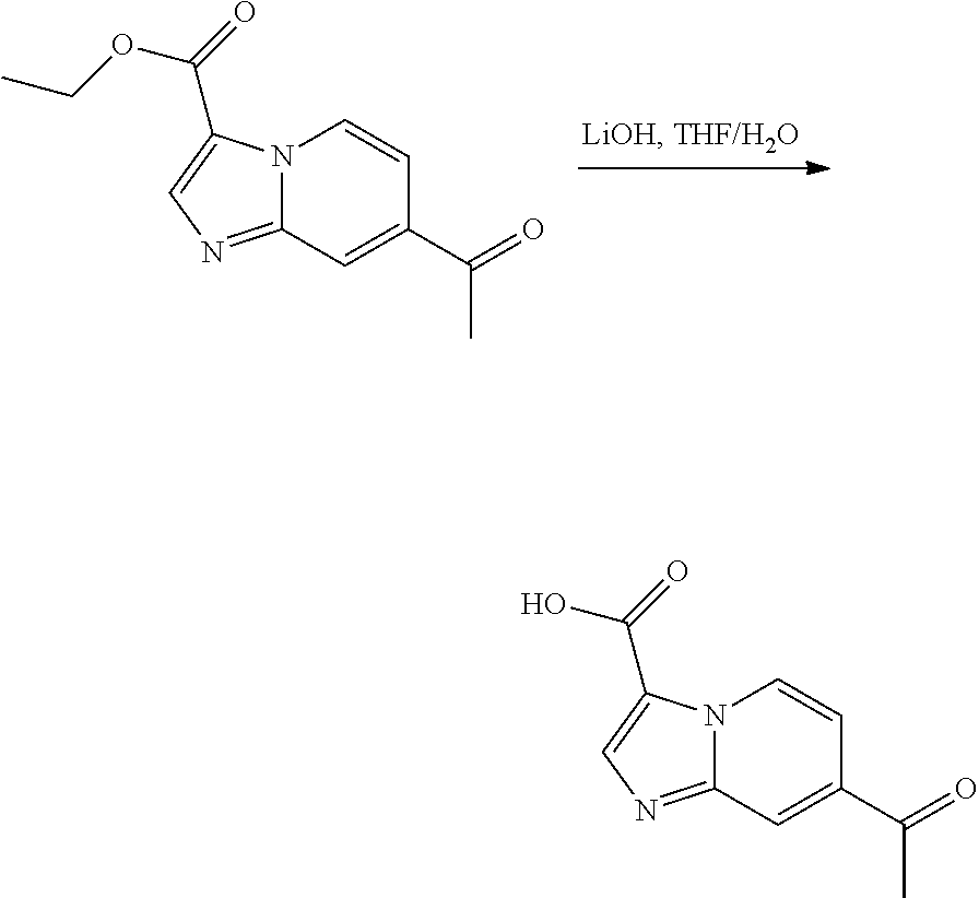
N12C(=NC=C1C(=O)OCC)C=C(C(=O)C)C=C2.N12C(=NC=C1C(=O)O)C=C(C(=O)C)C=C2
